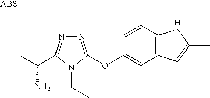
N1=C(OC2=CC3=C(C=C2)NC(C)=C3)N(CC)C(C(C)N)=N1
